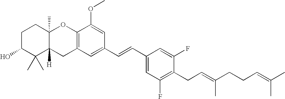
C1C(O)C(C)(C)C2([H])C(C)(C1)OC1=C(C2)C=C(C=CC2=CC(F)=C(CC=C(CCC=C(C)C)C)C(F)=C2)C=C1OC
